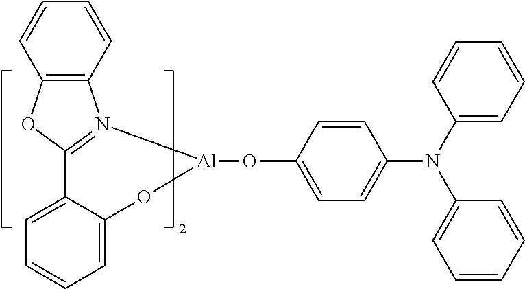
C12=C(C=CC=C1)N1=C(O2)C2=CC=CC=C2O[Al]1OC1=CC=C(N(C2=CC=CC=C2)C2=CC=CC=C2)C=C1
